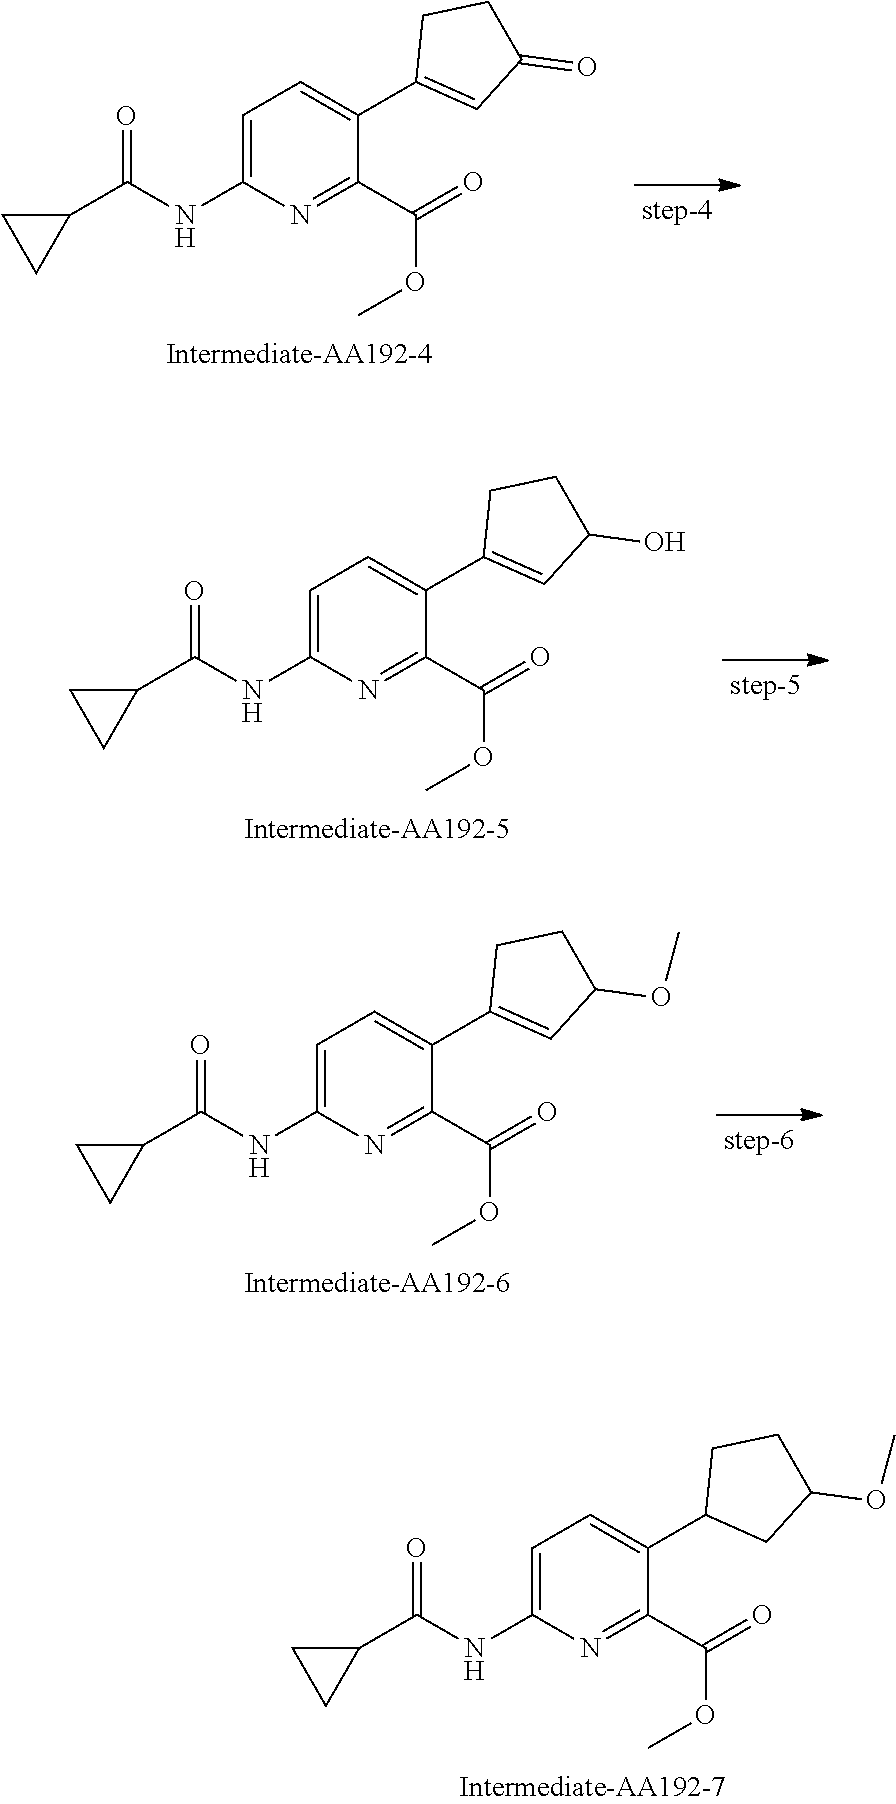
O=C(NC1=CC=C(C2=CC(=O)CC2)C(C(=O)OC)=N1)C1CC1.O=C(NC1=CC=C(C2=CC(O)CC2)C(C(=O)OC)=N1)C1CC1.O=C(NC1=CC=C(C2=CC(OC)CC2)C(C(=O)OC)=N1)C1CC1.O=C(NC1=CC=C(C2CC(OC)CC2)C(C(=O)OC)=N1)C1CC1
